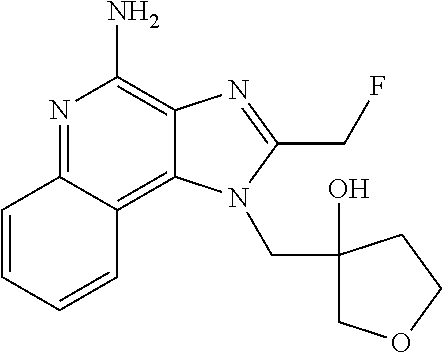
C1=CC2=NC(N)=C3C(=C2C=C1)N(CC1(O)COCC1)C(CF)=N3
